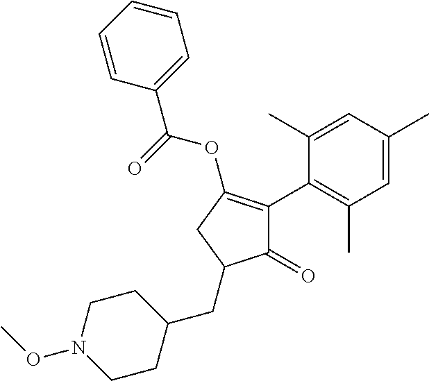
C1(=O)C(C2=C(C)C=C(C)C=C2C)=C(OC(=O)C2=CC=CC=C2)CC1CC1CCN(OC)CC1
